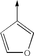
C1=CC(->C)=CO1
